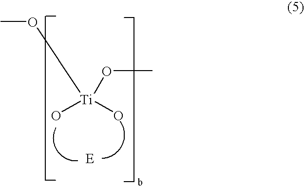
[Ti](O)(O)(OC)OC
